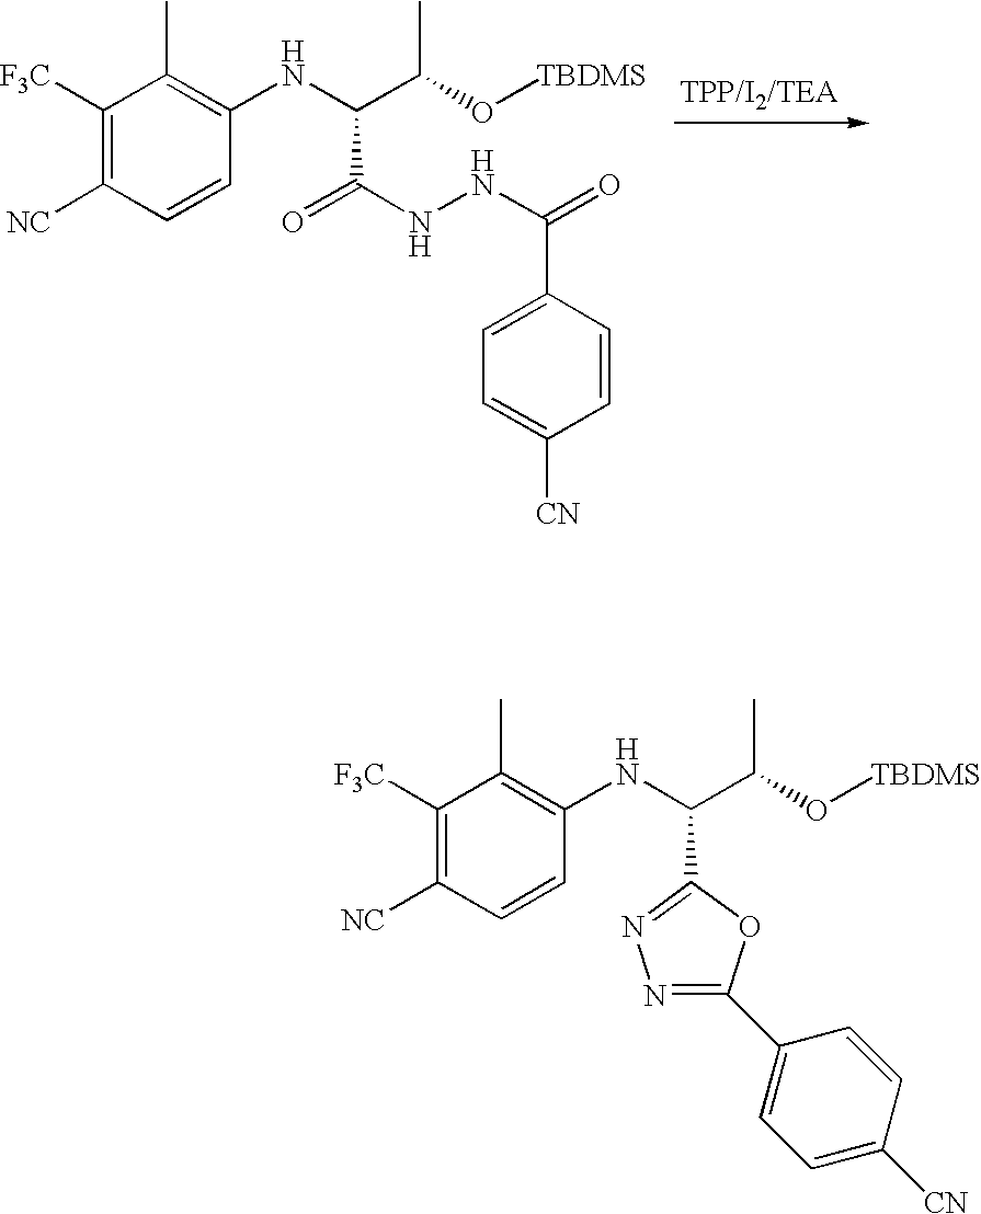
C1([F3C])=C([NC])C=CC(NC(C(O[TBDMS])C)C(=O)NNC(=O)C2=CC=C([CN])C=C2)=C1C.C1([F3C])=C([NC])C=CC(NC(C(O[TBDMS])C)C2=NN=C(C3=CC=C([CN])C=C3)O2)=C1C
